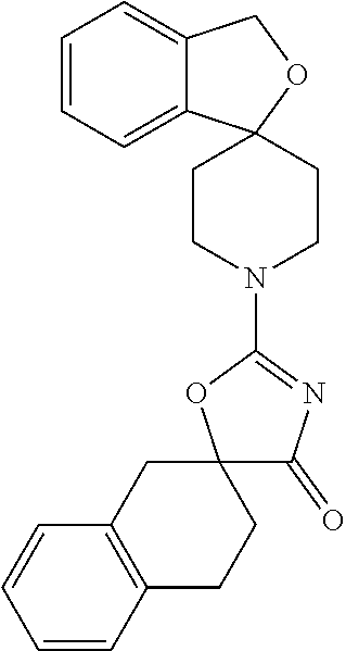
C1(=O)N=C(N2CCC3(CC2)C2=CC=CC=C2CO3)OC12CC1=C(CC2)C=CC=C1
